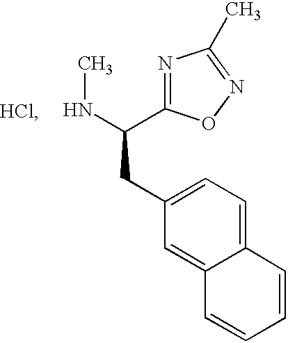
CNC(CC1=CC=C2C(=C1)C=CC=C2)C1=NC(C)=NO1
